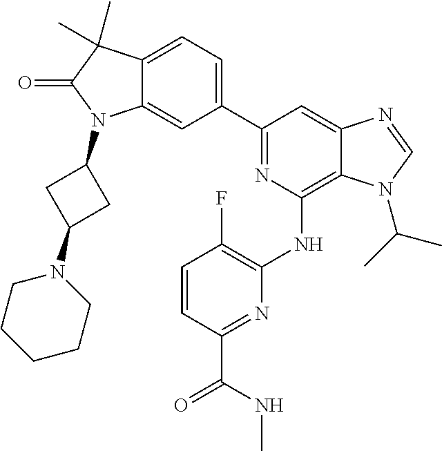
C12=CC=C(C3=NC(NC4=C(F)C=CC(C(NC)=O)=N4)=C4C(=C3)N=CN4C(C)C)C=C1N(C1CC(N3CCCCC3)C1)C(=O)C2(C)C
